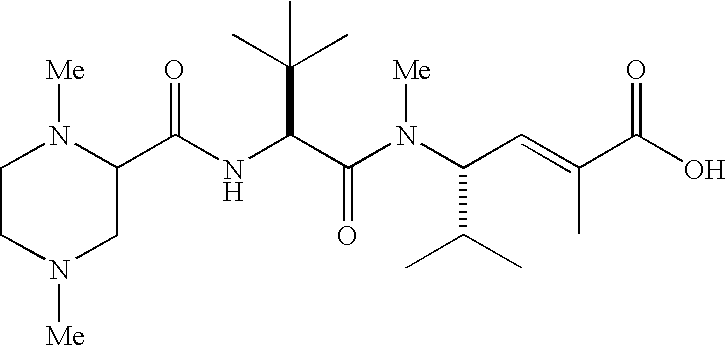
C(NC(C(N(C(C=C(C(O)=O)C)C(C)C)[Me])=O)C(C)(C)C)(=O)C1N([Me])CCN([Me])C1
